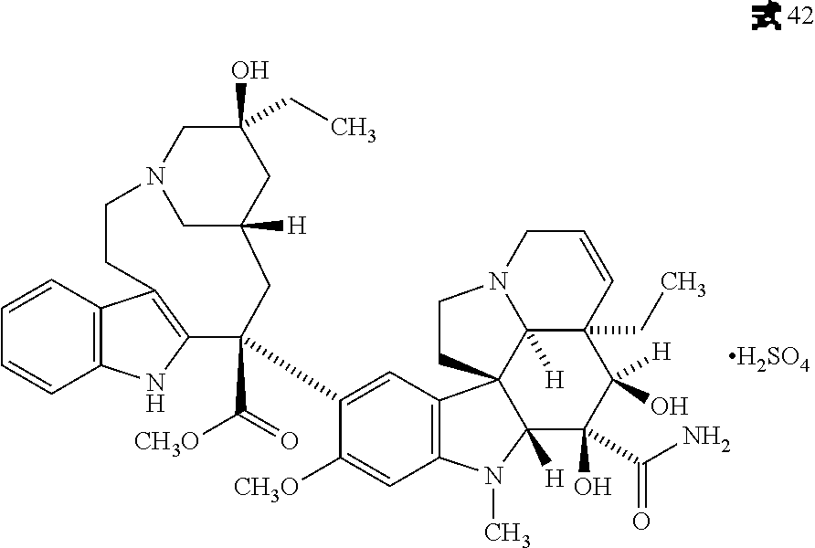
C1C2([H])CC(O)(CC)CN1CCC1=C(C(C(=O)[CH3O])(C3=CC4=C(C=C3[CH3O])N(C)C3([H])C(O)(C(N)=O)C(O)([H])C5(CC)C=CCN6CCC43C56[H])C2)NC2=C1C=CC=C2.[H2SO4]
